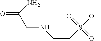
O=C(N)CNCCS([OH])(=O)=O
